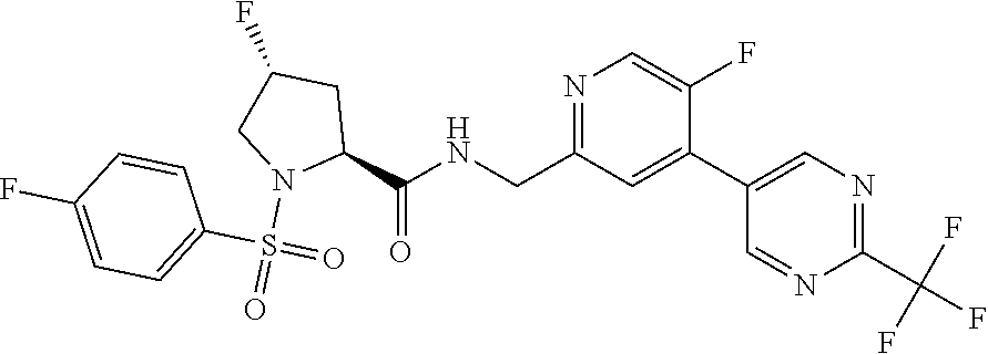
N1=C(CNC(C2CC(F)CN2S(=O)(C2=CC=C(F)C=C2)=O)=O)C=C(C2=CN=C(C(F)(F)F)N=C2)C(F)=C1
